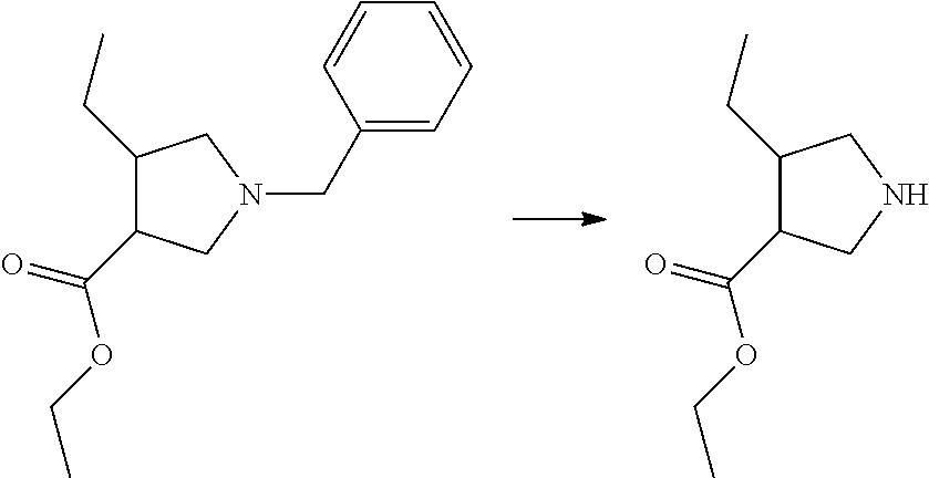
C1(CC)C(C(=O)OCC)CNC1.C1(CC)C(C(=O)OCC)CN(CC2=CC=CC=C2)C1
